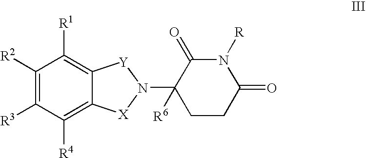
C12=C([R4])C([R3])=C([R2])C([R1])=C1[Y]N(C1([R6])CCC(=O)N([R])C1=O)[X]2
